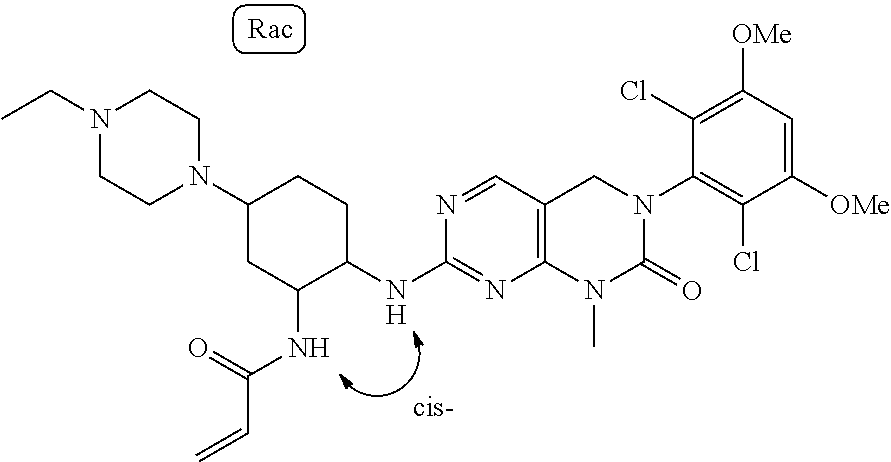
N(C(=O)C=C)C1CC(N2CCN(CC)CC2)CCC1NC1=NC2=C(C=N1)CN(C1=C(Cl)C([OMe])=CC([OMe])=C1Cl)C(=O)N2C
